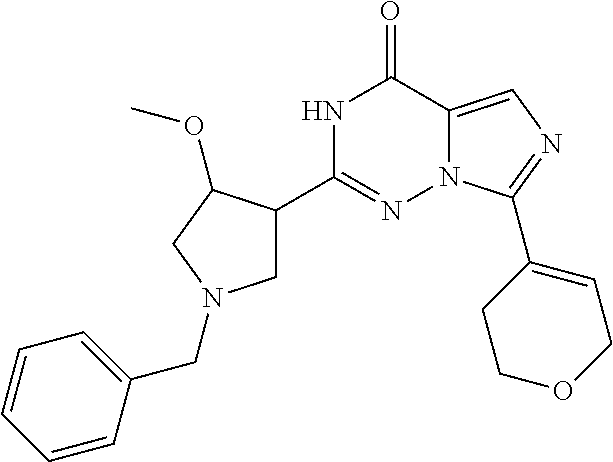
N1C(C2CN(CC3=CC=CC=C3)CC2OC)=NN2C(=CN=C2C2=CCOCC2)C1=O
